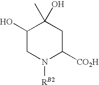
C1(O)CN([RB2])C([CO2H])CC1(C)O
